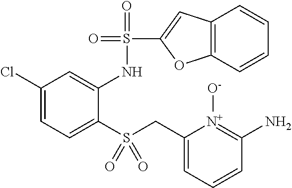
S(C1=CC2=C(O1)C=CC=C2)(=O)(=O)NC1=CC(Cl)=CC=C1S(CC1=CC=CC(N)=[N+]1[O-])(=O)=O
